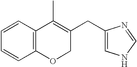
C12=C(OCC(CC3=CNC=N3)=C1C)C=CC=C2
